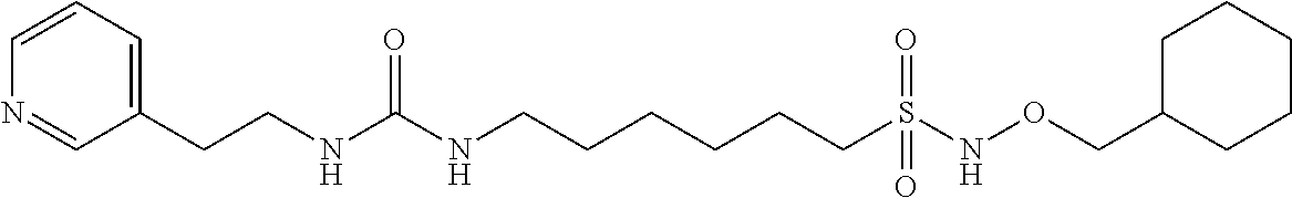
C1(CCNC(NCCCCCCS(=O)(NOCC2CCCCC2)=O)=O)=CC=CN=C1
